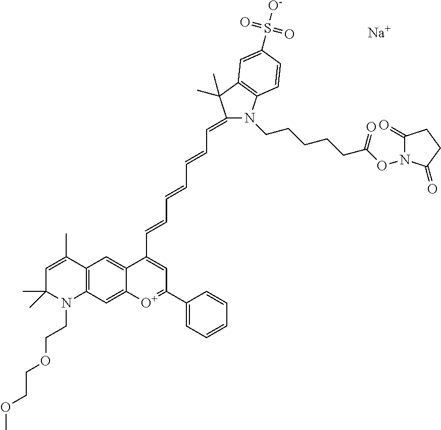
[Na].C1=C(C)C2=C(N(CCOCCOC)C1(C)C)C=C1C(=C2)C(C=CC=CC=CC=C2N(CCCCCC(ON3C(=O)CCC3=O)=O)C3=C(C2(C)C)C=C(S([O-])(=O)=O)C=C3)=CC(C2=CC=CC=C2)=[O+]1
